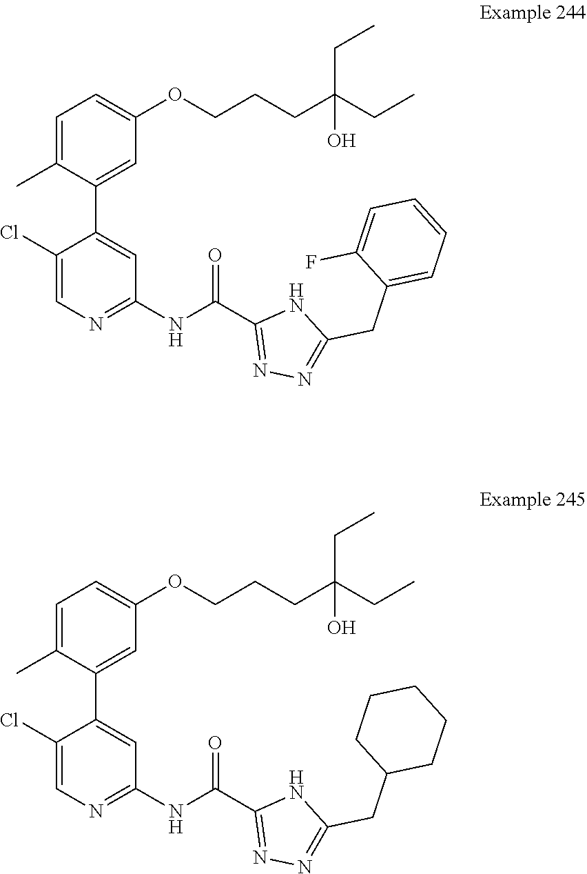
C1=C(C)C(C2=CC(NC(C3=NN=C(CC4=CC=CC=C4F)N3)=O)=NC=C2Cl)=CC(OCCCC(CC)(CC)O)=C1.C1=C(C)C(C2=CC(NC(C3=NN=C(CC4CCCCC4)N3)=O)=NC=C2Cl)=CC(OCCCC(CC)(CC)O)=C1
